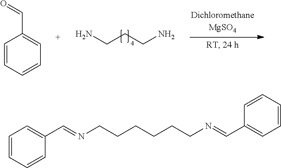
NCCCN.C1=CC=CC=C1C=O.C1=CC=CC(C=NCCCCCCN=CC2=CC=CC=C2)=C1
